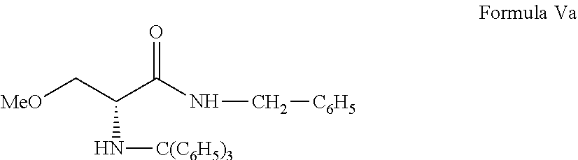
[MeO]CC(C(NC[C6H5])=O)N[C(C6H5)3]
